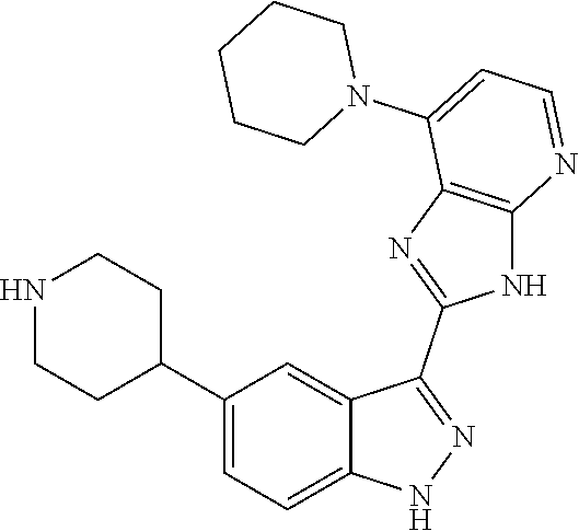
C1(C2=CC=C3C(=C2)C(C2=NC4=C(N2)N=CC=C4N2CCCCC2)=NN3)CCNCC1
